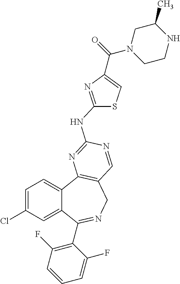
C1=C(Cl)C=C2C(=C1)C1=C(CN=C2C2=C(F)C=CC=C2F)C=NC(NC2=NC(C(=O)N3CCNC(C)C3)=CS2)=N1
